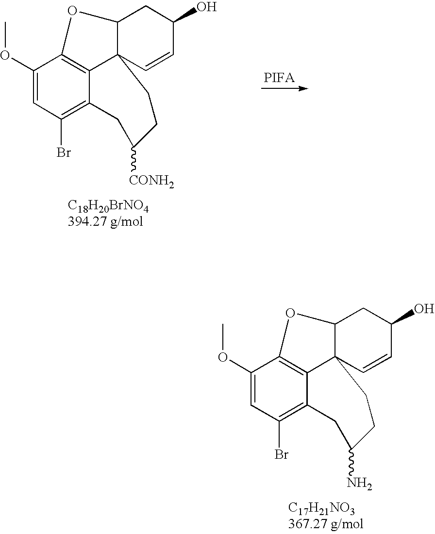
COC1=CC(Br)=C2C3=C1OC1C3(C=CC(O)C1)CCC(N)C2.COC1=CC(Br)=C2C3=C1OC1C3(C=CC(O)C1)CCC([CONH2])C2
